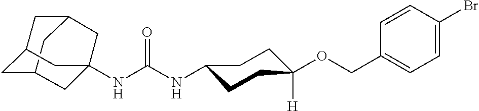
C12CC3CC(C1)CC(NC(NC1CCC([H])(OCC4=CC=C(Br)C=C4)CC1)=O)(C3)C2
